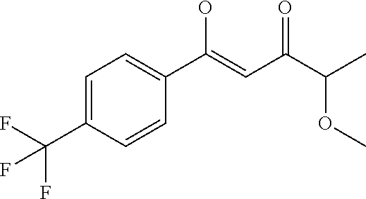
C1=C(C(F)(F)F)C=CC(C(=CC(C(C)OC)=O)O)=C1
